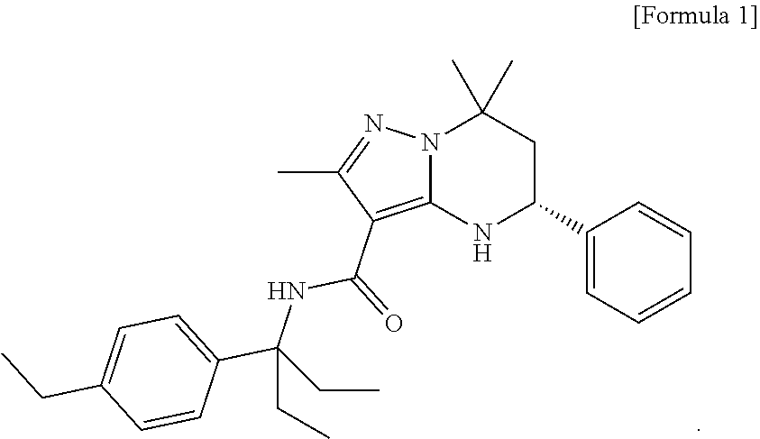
N12C(=C(C(=O)NC(C3=CC=C(CC)C=C3)(CC)CC)C(C)=N1)NC(C1=CC=CC=C1)CC2(C)C
